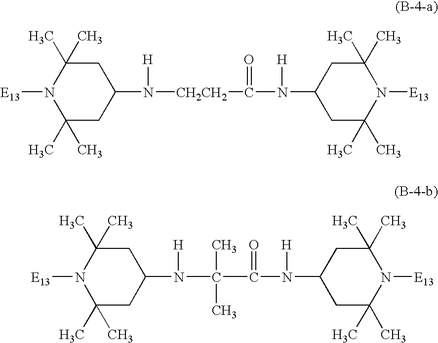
C1(C)(C)CC(N([CH2CH2]C(N(C2CC(C)(C)N([E13])C(C)(C)C2)[H])=O)[H])CC(C)(C)N1[E13].C1(C)(C)CC(N(C(C(N(C2CC(C)(C)N([E13])C(C)(C)C2)[H])=O)(C)C)[H])CC(C)(C)N1[E13]
